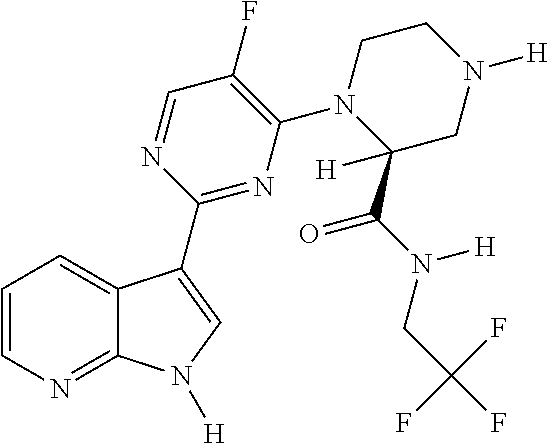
C1=CN=C2C(=C1)C(C1=NC(N3C([H])(C(N(CC(F)(F)F)[H])=O)CN([H])CC3)=C(F)C=N1)=CN2[H]
